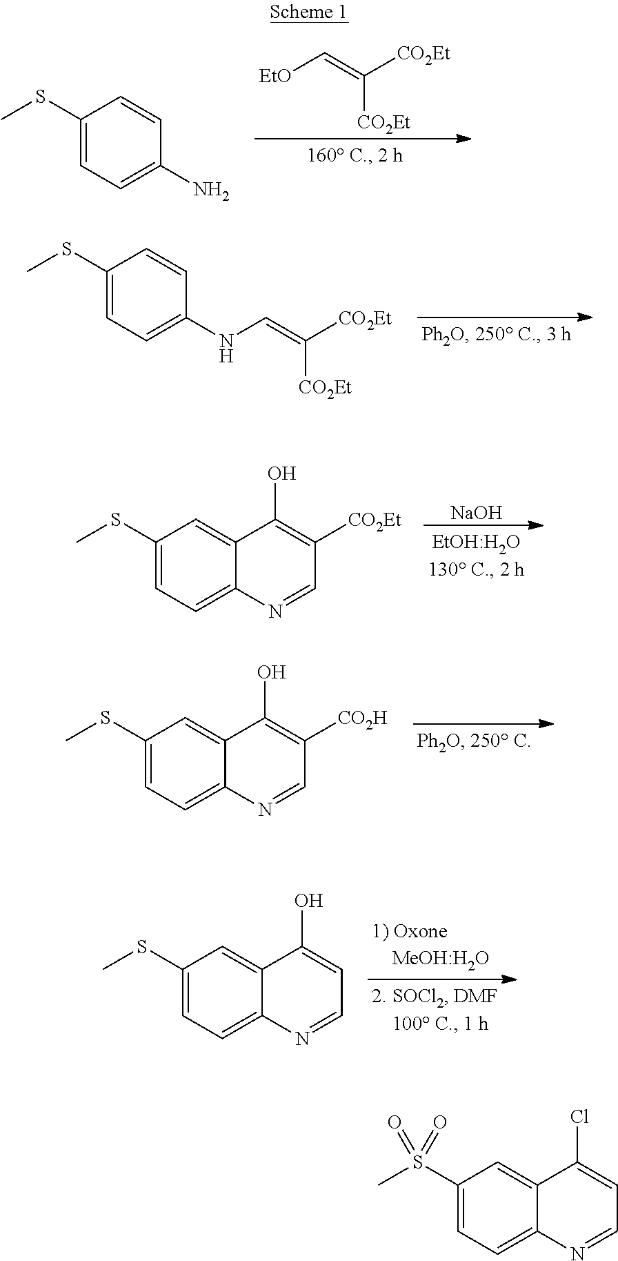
[EtO]C=C([CO2Et])[CO2Et].C1(SC)=CC=C(N)C=C1.C1(SC)=CC=C(NC=C([CO2Et])[CO2Et])C=C1.C1(SC)=CC=C2C(=C1)C(O)=C([CO2Et])C=N2.[NaOH].C1(SC)=CC=C2C(=C1)C(O)=C([CO2H])C=N2.C1(SC)=CC=C2C(=C1)C(O)=CC=N2.C1(S(C)(=O)=O)=CC=C2C(=C1)C(Cl)=CC=N2
